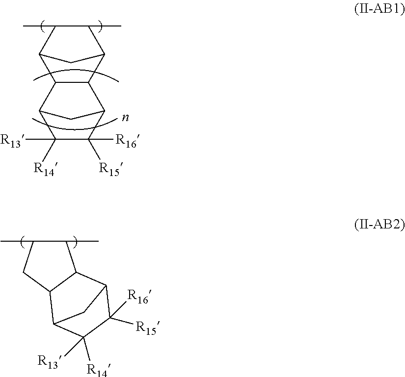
C12C(C)C(C)C(C1)C1C2C2C([R16])([R15])C([R14])([R13])C1C2.C1([R14])([R13])C([R16])([R15])C2CC1C1CC(C)C(C)C21
